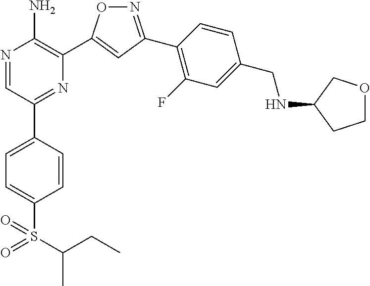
N1=C(C2=C(F)C=C(CNC3CCOC3)C=C2)C=C(C2=C(N)N=CC(C3=CC=C(S(=O)(=O)C(CC)C)C=C3)=N2)O1
